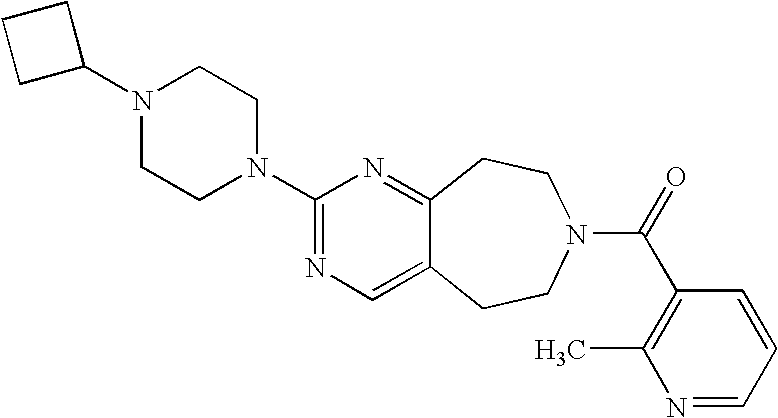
C1C(N2CCN(C3=NC=C4C(=N3)CCN(C(=O)C3=C(C)N=CC=C3)CC4)CC2)CC1
